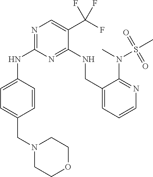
N1=C(NC2=CC=C(CN3CCOCC3)C=C2)N=C(NCC2=CC=CN=C2N(S(C)(=O)=O)C)C(C(F)(F)F)=C1
